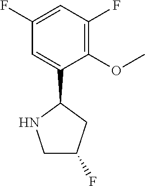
C1=C(C2NCC(F)C2)C(OC)=C(F)C=C1F
